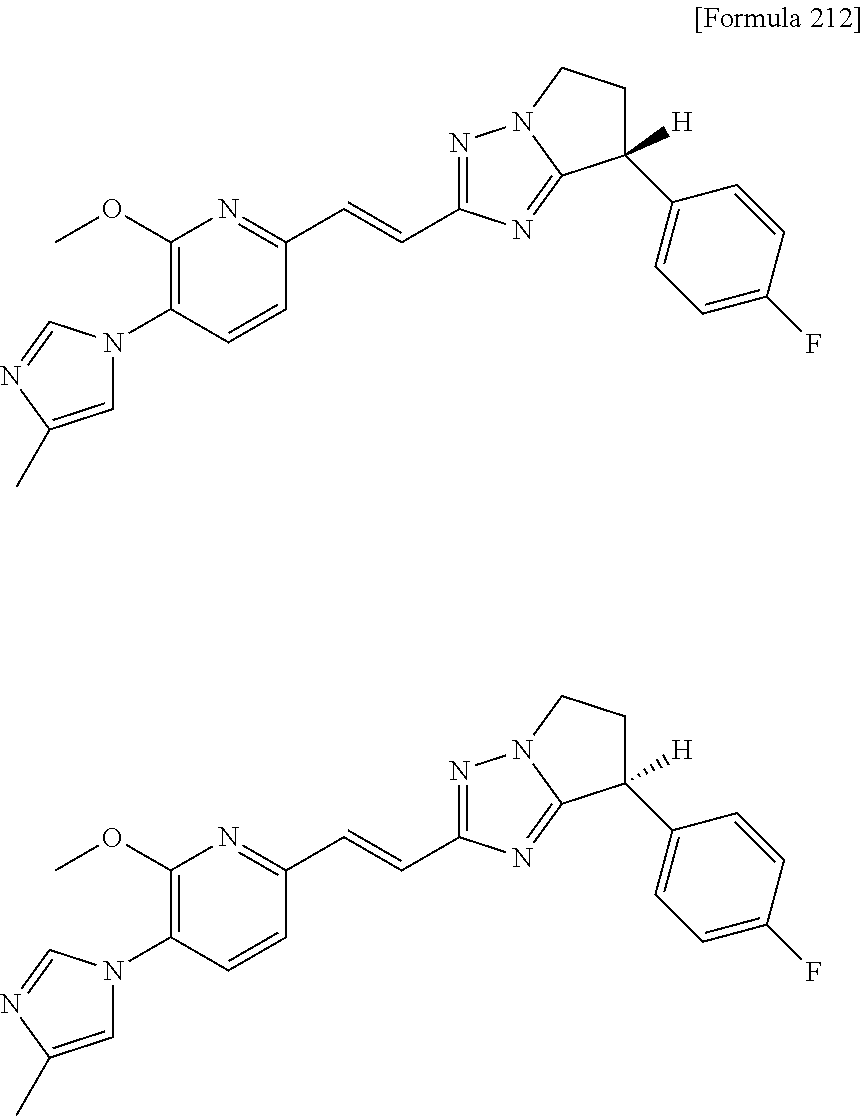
C1=C(C)N=CN1C1=C(OC)N=C(C=CC2=NN3CCC([H])(C4=CC=C(F)C=C4)C3=N2)C=C1.C1=C(C)N=CN1C1=C(OC)N=C(C=CC2=NN3CCC([H])(C4=CC=C(F)C=C4)C3=N2)C=C1
